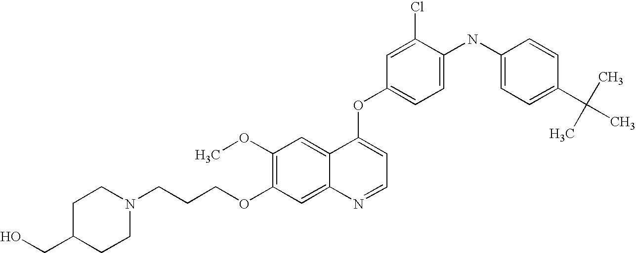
C1(Cl)=CC(OC2=CC=NC3=CC(OCCCN4CCC(CO)CC4)=C(OC)C=C23)=CC=C1NC1=CC=C(C(C)(C)C)C=C1
